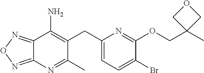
C12=NON=C1N=C(C)C(CC1=CC=C(Br)C(OCC3(C)COC3)=N1)=C2N
